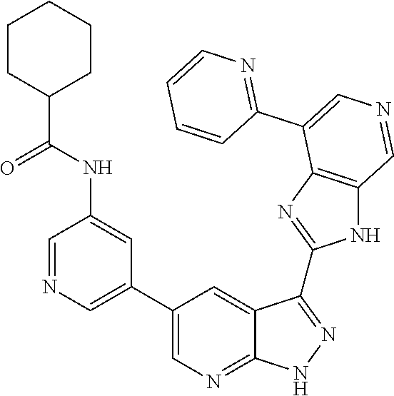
C1=NC=C(C2=CN=C3C(=C2)C(C2=NC4=C(N2)C=NC=C4C2=NC=CC=C2)=NN3)C=C1NC(C1CCCCC1)=O
